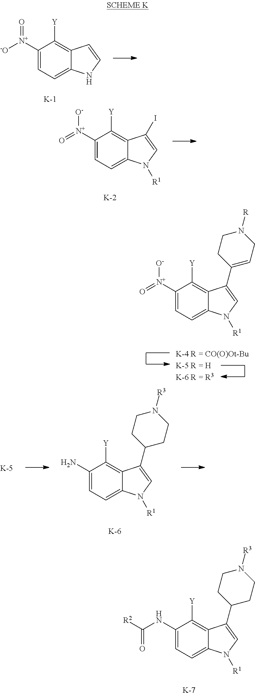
C1([N+]([-O])=O)=CC=C2C(=C1[Y])C=CN2.[K].C1([N+](=O)[O-])=CC=C2C(=C1[Y])C(C1=CCN([R])CC1)=CN2[R1].[K-4 R = CO(O)Ot-BuK-5 R = HK-6 R = R3].C1(NC([R2])=O)=CC=C2C(=C1[Y])C(C1CCN([R3])CC1)=CN2[R1].[K].C1([N+](=O)[O-])=CC=C2C(=C1[Y])C(I)=CN2[R1].[K].C1(N)=CC=C2C(=C1[Y])C(C1CCN([R3])CC1)=CN2[R1].[K].[K]
